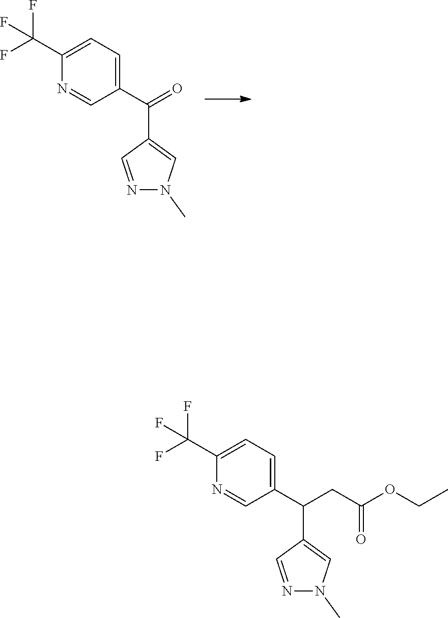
N1=CC(C(=O)C2=CC=C(C(F)(F)F)N=C2)=CN1C.N1=CC(C(CC(OCC)=O)C2=CC=C(C(F)(F)F)N=C2)=CN1C
